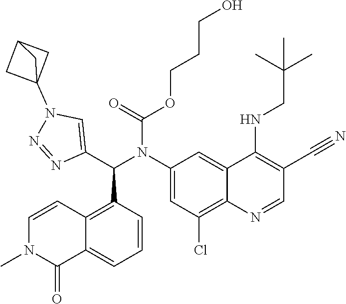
O(CCCO)C(=O)N(C1=CC(Cl)=C2C(=C1)C(NCC(C)(C)C)=C(C#N)C=N2)C(C1=CN(C23CC(C2)C3)N=N1)C1=C2C=CN(C)C(=O)C2=CC=C1
